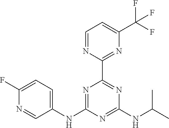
C1=NC(C2=NC(NC(C)C)=NC(NC3=CC=C(F)N=C3)=N2)=NC(C(F)(F)F)=C1
